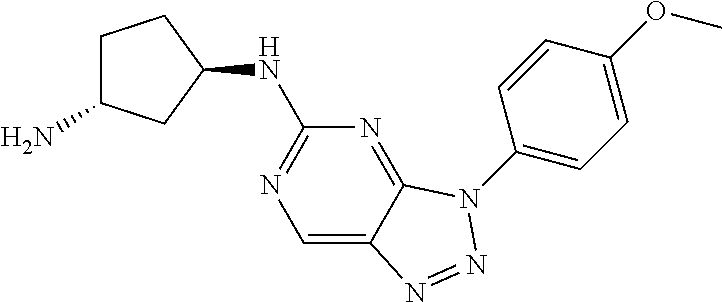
N(C1CCC(N)C1)C1=NC=C2C(=N1)N(C1=CC=C(OC)C=C1)N=N2
